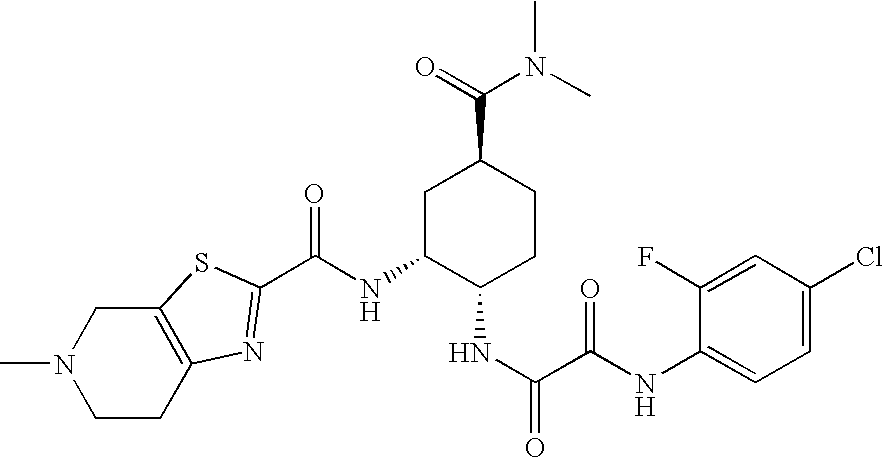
C1CC2=C(CN1C)SC(C(NC1C(NC(C(NC3=CC=C(Cl)C=C3F)=O)=O)CCC(C(=O)N(C)C)C1)=O)=N2
